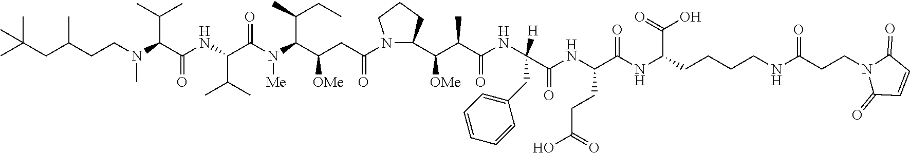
C1(C(C(C(NC(CC2=CC=CC=C2)([H])C(NC(C(NC(CCCCNC(CCN2C(=O)C=CC2=O)=O)C(=O)O)=O)CCC(O)=O)=O)=O)C)[OMe])CCCN1C(CC(C(N(C(C(NC(C(N(CCC(CC(C)(C)C)C)C)C(C)C)=O)C(C)C)=O)[Me])C(CC)C)[OMe])=O
